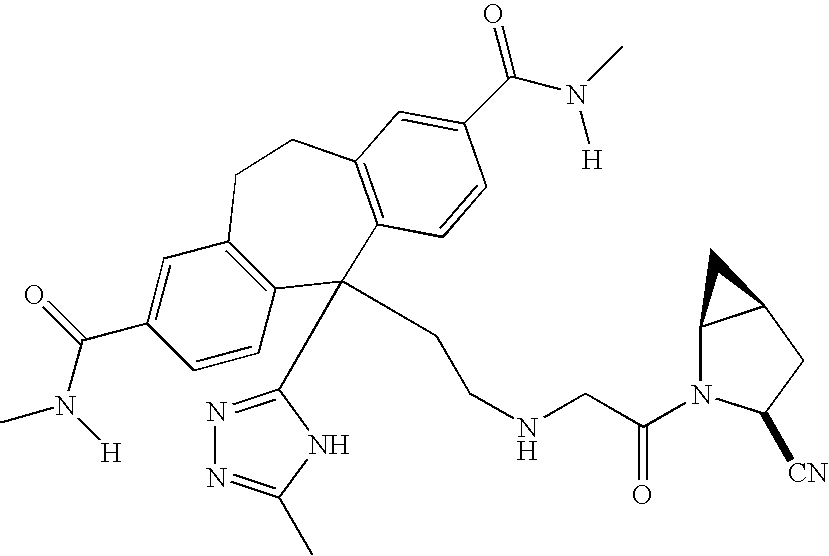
CN(C(C1=CC2=C(C=C1)C(C1=NN=C(C)N1)(CCNCC(N1C3C(CC1[CN])C3)=O)C1=C(CC2)C=C(C(N(C)[H])=O)C=C1)=O)[H]
